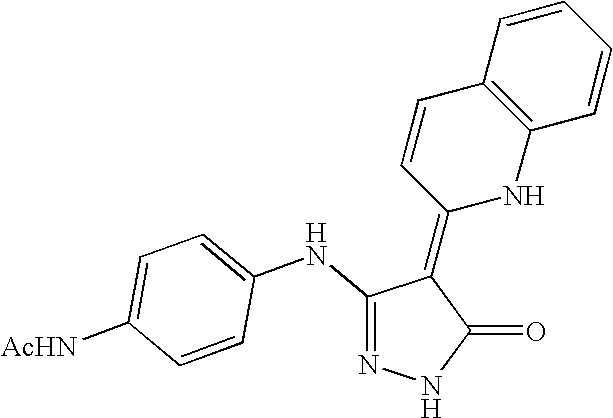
N1=C(NC2=CC=C([AcHN])C=C2)C(=C2NC3=C(C=C2)C=CC=C3)C(=O)N1
